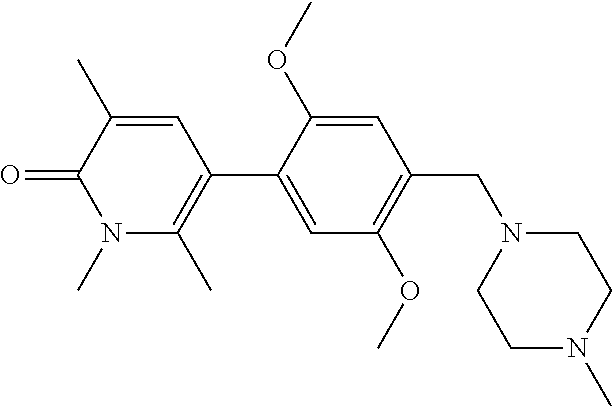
C1(C)=CC(C2=CC(OC)=C(CN3CCN(C)CC3)C=C2OC)=C(C)N(C)C1=O
